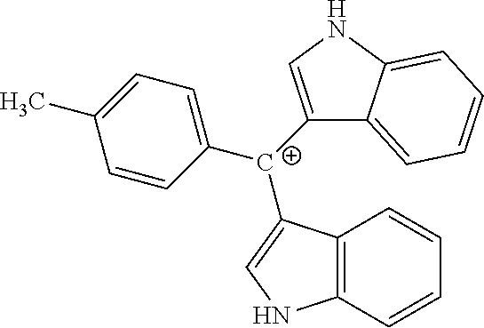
C1([C+](C2=CC=C(C)C=C2)C2=CNC3=C2C=CC=C3)=CNC2=CC=CC=C12
